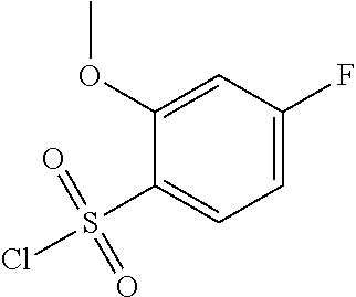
C1(OC)=CC(F)=CC=C1S(Cl)(=O)=O
